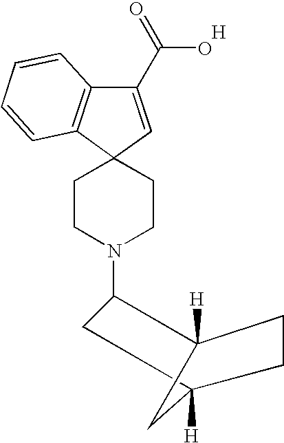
C12(CCN(C3CC4([H])CCC3([H])C4)CC1)C=C(C(=O)O)C1=C2C=CC=C1.[H]
